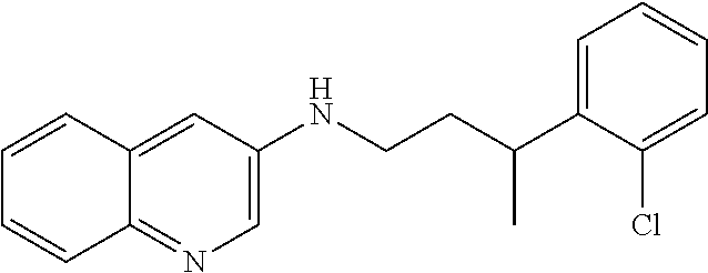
C1=C(NCCC(C2=CC=CC=C2Cl)C)C=C2C(=N1)C=CC=C2
